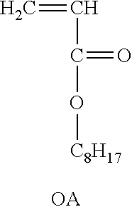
C=CC(=O)O[C8H17]
